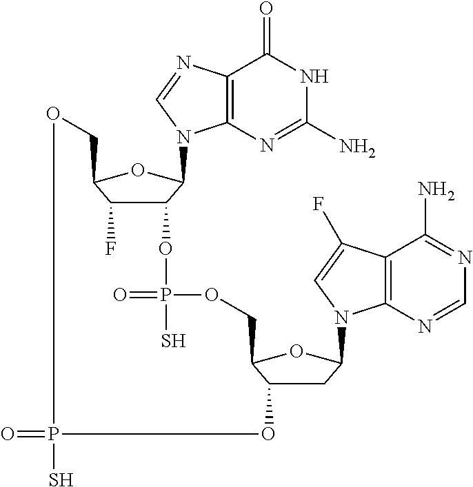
C12C(F)C(OC1N1C3=C(N=C1)C(=O)NC(N)=N3)COP(S)(=O)OC1CC(N3C4=C(C(N)=NC=N4)C(F)=C3)OC1COP(=O)(S)O2
